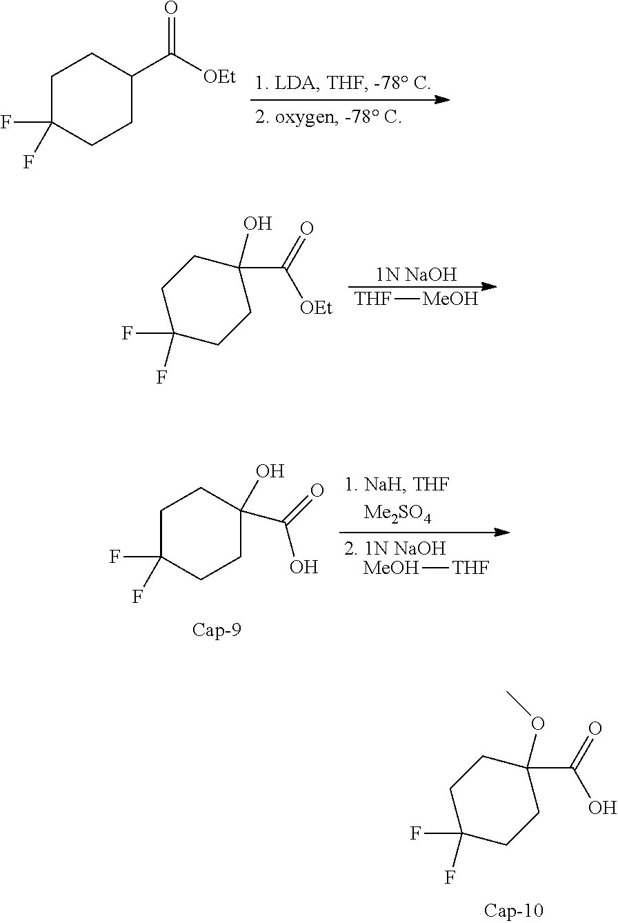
C1C(F)(F)CCC(C([OEt])=O)C1.C1CC(F)(F)CCC1(C(=O)O)OC.[1N NaOH].[THF][MeOH].C1CC(F)(F)CCC1(C(=O)[OEt])O.C1C(F)(F)CCC(C(=O)O)(O)C1.[MeOH][THF]
